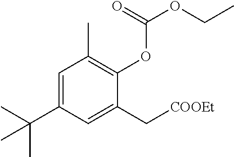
C1=C(C(C)(C)C)C=C(C[COOEt])C(OC(=O)OCC)=C1C
